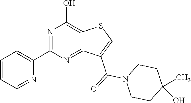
C1(C2=CC=CC=N2)=NC(O)=C2C(=N1)C(C(=O)N1CCC(C)(O)CC1)=CS2
